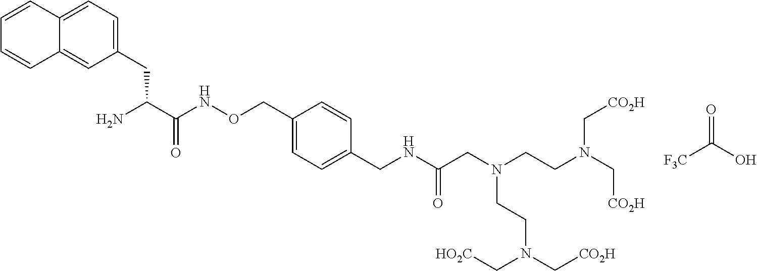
[F3C]C(O)=O.C1(CC(C(NOCC2=CC=C(CNC(CN(CCN(C[CO2H])C[CO2H])CCN(C[CO2H])C[HO2C])=O)C=C2)=O)N)=CC=C2C(=C1)C=CC=C2
